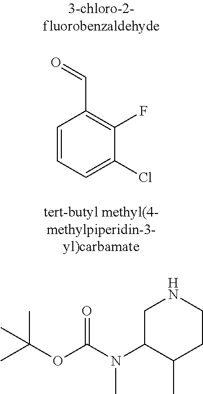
C1=CC=C(Cl)C(F)=C1C=O.CC(C)(C)OC(=O)N(C)C1C(C)CCNC1
